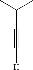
C([H])#CC(C)C
